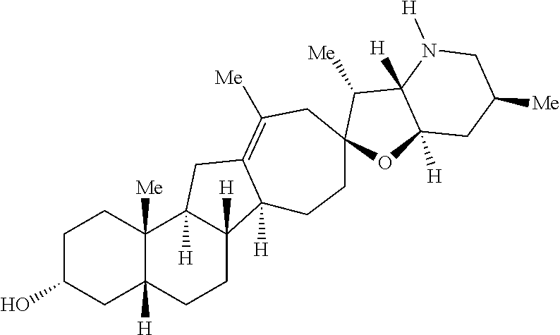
C1C(O)CC2([H])C([Me])(C1)C1([H])C([H])(CC2)C2([H])C(=C([Me])CC3(CC2)OC2([H])C([H])(C3[Me])N([H])CC([Me])C2)C1
